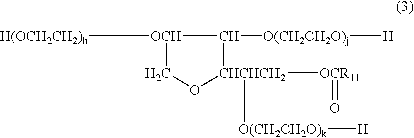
[H(OCH2CH2)h][OCH]1CO[CHCHCH2]([OCR11]=O)([O(CH2CH2O)k][H])C1[O(CH2CH2O)j][H]
